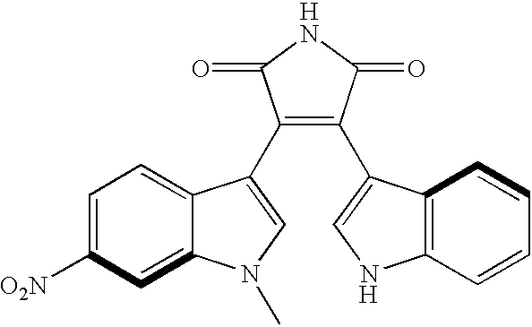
[H].C1=C([O2N])C=C2C(=C1)C(C1=C(C3=CNC4=C3C=CC=C4)C(=O)NC1=O)=CN2C.[H]
